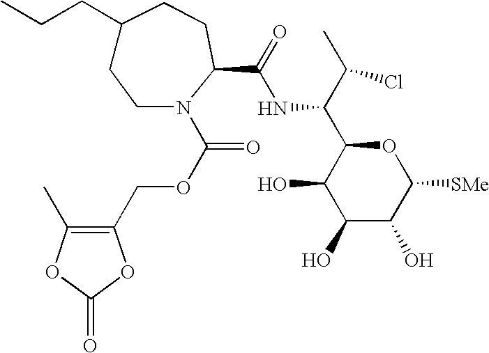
C1(O)C(O)C([SMe])OC(C(C(C)Cl)NC(=O)C2N(C(OCC3=C(C)OC(=O)O3)=O)CCC(CCC)CC2)C1O
